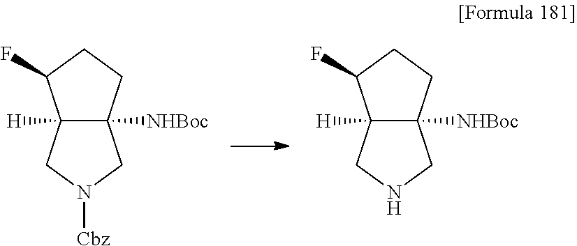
C12([H])C([NHBoc])(CCC1F)CN([Cbz])C2.C12([H])C([NHBoc])(CCC1F)CNC2
